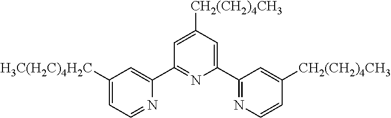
C1([H3C(H2C)4H2C])=CC=NC(C2=NC(C3=NC=CC([CH2(CH2)4CH3])=C3)=CC([CH2(CH2)4CH3])=C2)=C1
